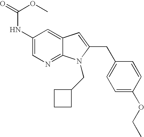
C1(NC(=O)OC)=CN=C2C(=C1)C=C(CC1=CC=C(OCC)C=C1)N2CC1CCC1
